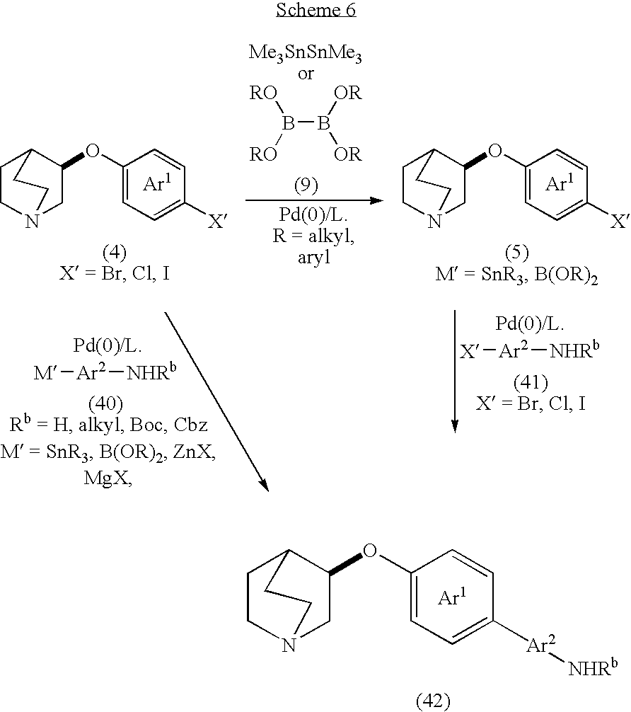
C1CN2CC(OC3=CC=C([X])C=C3)C1CC2.C1CN2CC(OC3=CC=C([X])C=C3)C1CC2.B(B([OR])[OR])([RO])[RO].[M][Ar2][NHRb].[X][Ar2][NHRb].C1CN2CC(OC3=CC=C([Ar2][NHRb])C=C3)C1CC2
